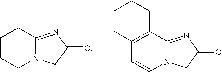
C1CCN2C(=NC(=O)C2)C1.C12=C(C3=NC(=O)CN3C=C1)CCCC2
